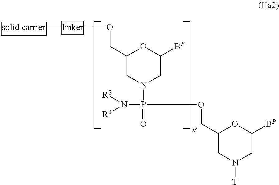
[linker]([solid carrier])OCC1CN(P(N([R2])[R3])(OCC2CN([T])CC([BP])O2)=O)CC([BP])O1
